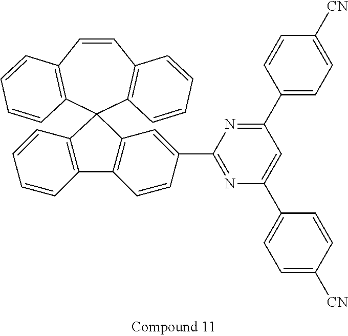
C1=CC2=C(C=CC=C2)C2(C3=C1C=CC=C3)C1=C(C3=C2C=CC=C3)C=CC(C2=NC(C3=CC=C([CN])C=C3)=CC(C3=CC=C([CN])C=C3)=N2)=C1
